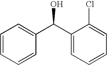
C1=CC=CC(C(C2=CC=CC=C2Cl)O)=C1
